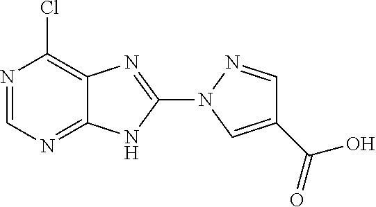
N1=CN=C2C(=C1Cl)N=C(N1N=CC(C(=O)O)=C1)N2
